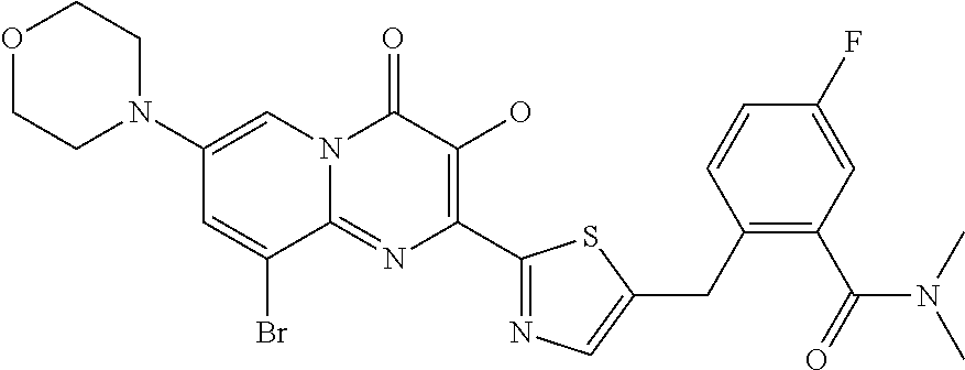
O1CCN(C2=CN3C(=NC(C4=NC=C(CC5=C(C(=O)N(C)C)C=C(F)C=C5)S4)=C(O)C3=O)C(Br)=C2)CC1
